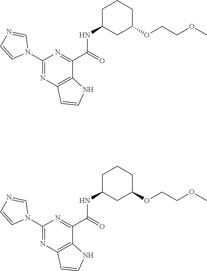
C1(N2C=NC=C2)=NC2=C(C(C(=O)NC3CC(OCCOC)CCC3)=N1)NC=C2.C1(N2C=NC=C2)=NC2=C(C(C(=O)NC3CC(OCCOC)CCC3)=N1)NC=C2
